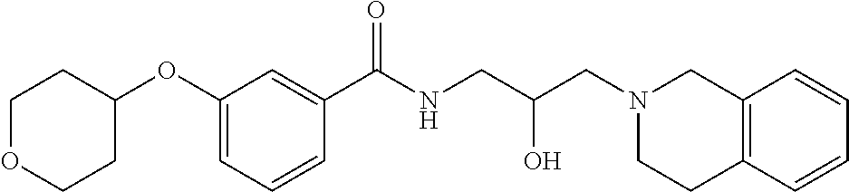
C1(OC2CCOCC2)=CC=CC(C(NCC(CN2CC3=C(CC2)C=CC=C3)O)=O)=C1
